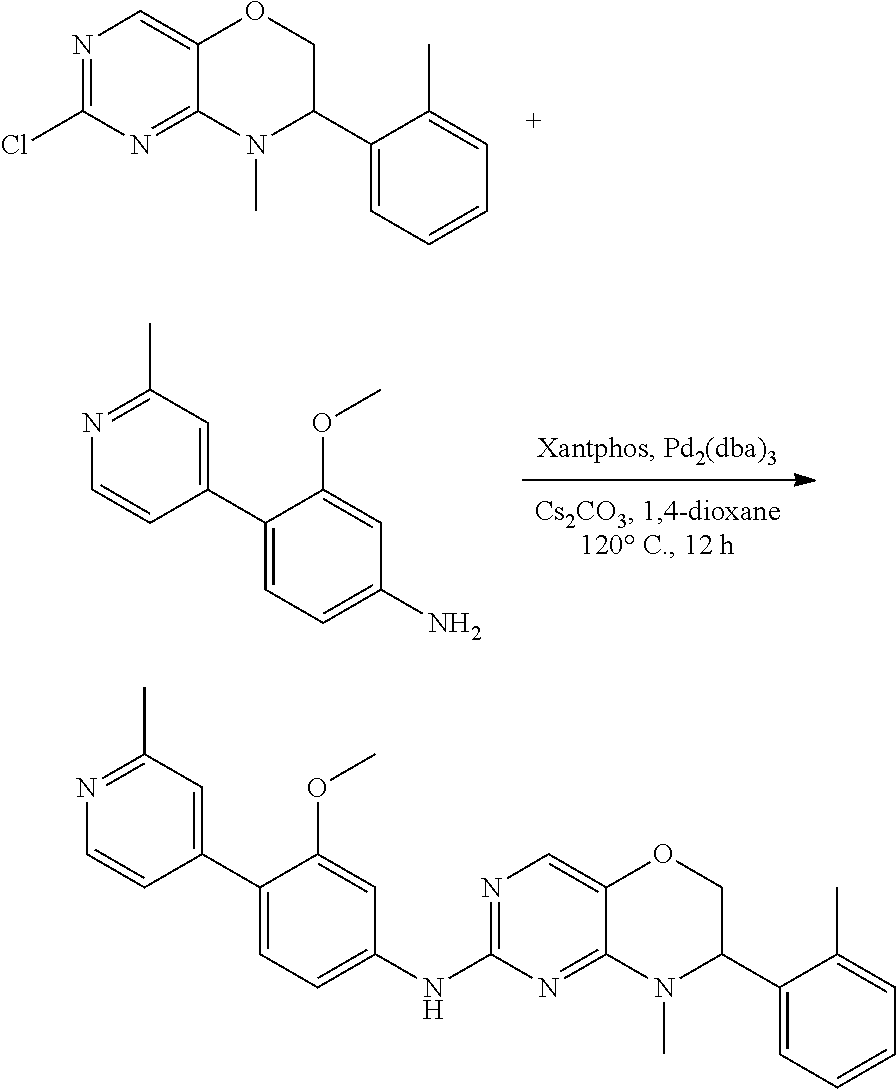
C1(Cl)=NC=C2C(=N1)N(C)C(C1=CC=CC=C1C)CO2.C1(N)=CC=C(C2=CC(C)=NC=C2)C(OC)=C1.N(C1=NC=C2C(=N1)N(C)C(C1=CC=CC=C1C)CO2)C1=CC=C(C2=CC(C)=NC=C2)C(OC)=C1
